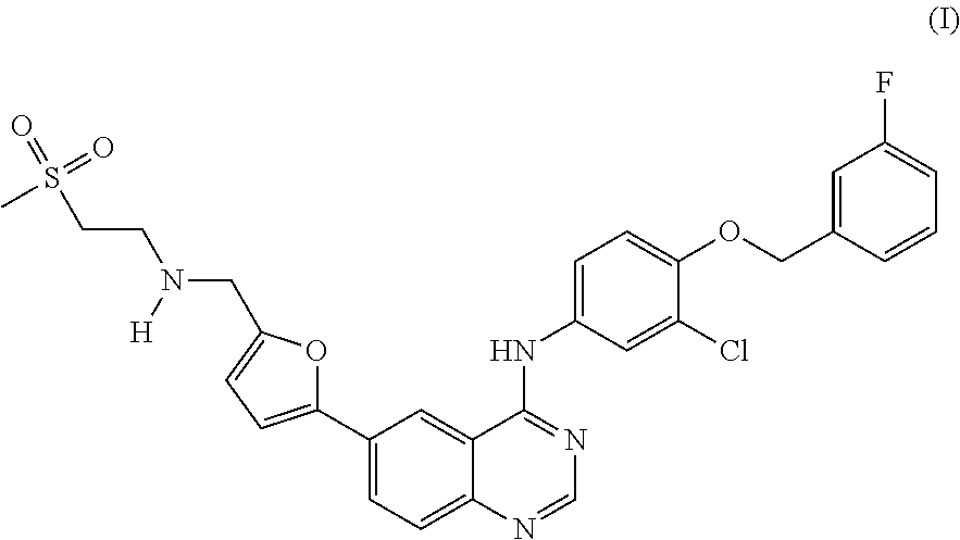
C1(C2=CC=C(CN(CCS(=O)(C)=O)[H])O2)=CC=C2C(=C1)C(NC1=CC=C(OCC3=CC(F)=CC=C3)C(Cl)=C1)=NC=N2
